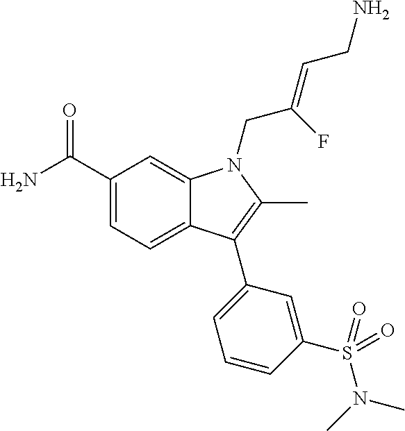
C1(C(N)=O)=CC=C2C(=C1)N(CC(=CCN)F)C(C)=C2C1=CC=CC(S(N(C)C)(=O)=O)=C1
